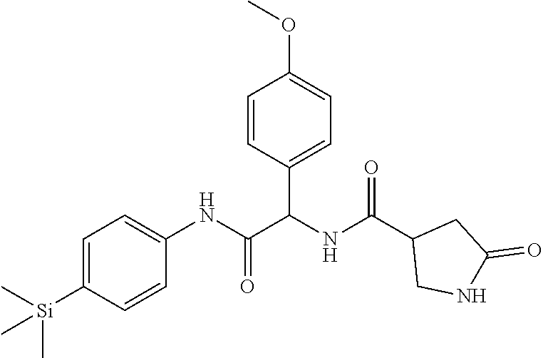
C1=C([Si](C)(C)C)C=CC(NC(C(NC(C2CNC(=O)C2)=O)C2=CC=C(OC)C=C2)=O)=C1
